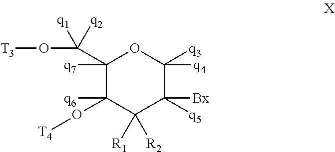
C1(C(O[T3])([q1])[q2])([q7])C(O[T4])([q6])C([R1])([R2])C([q5])([Bx])C([q3])([q4])O1
